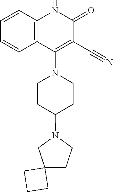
C1=CC2=C(C=C1)C(N1CCC(N3CC4(CC3)CCC4)CC1)=C(C#N)C(=O)N2
